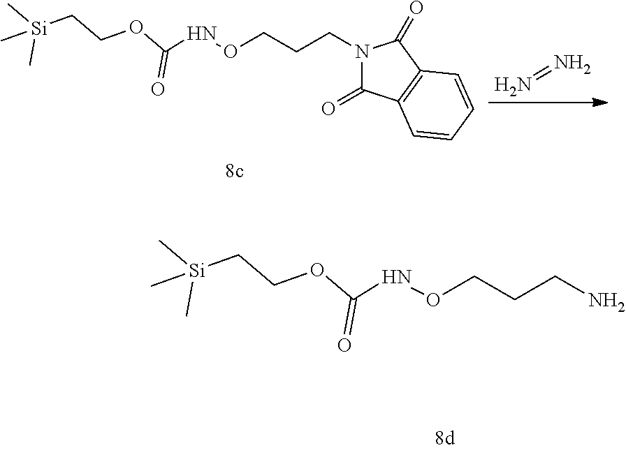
N(OCCCN)C(OCC[Si](C)(C)C)=O.N=N.N(OCCCN1C(=O)C2=C(C1=O)C=CC=C2)C(OCC[Si](C)(C)C)=O
